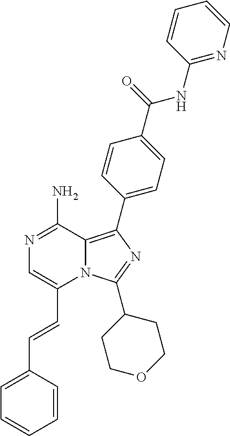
N1=C(N)C2=C(C3=CC=C(C(=O)NC4=NC=CC=C4)C=C3)N=C(C3CCOCC3)N2C(C=CC2=CC=CC=C2)=C1
